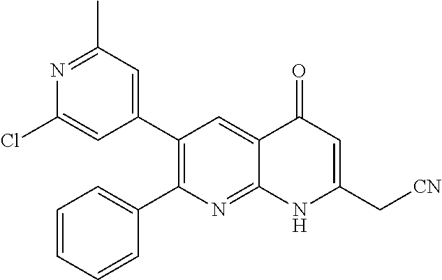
N1=C(C)C=C(C2=C(C3=CC=CC=C3)N=C3C(=C2)C(=O)C=C(C[CN])N3)C=C1Cl
